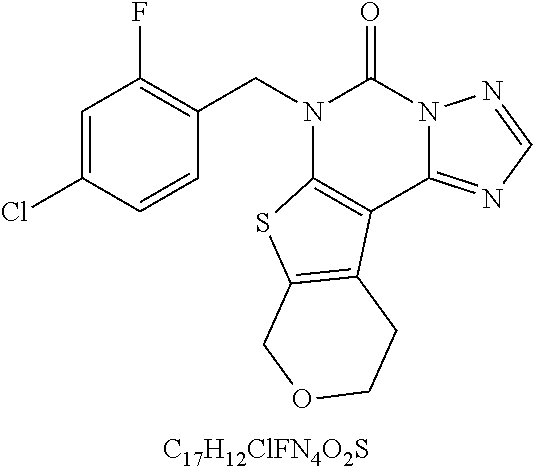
C1=C(Cl)C=CC(CN2C3=C(C4=NC=NN4C2=O)C2=C(S3)COCC2)=C1F.[C17H12ClFN4O2S]
